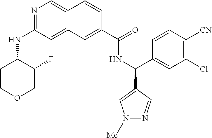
N1=C(NC2CCOCC2F)C=C2C(=C1)C=CC(C(=O)NC(C1=CC(Cl)=C([CN])C=C1)C1=CN([Me])N=C1)=C2
